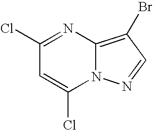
ClC1=NC2=C(Br)C=NN2C(Cl)=C1
